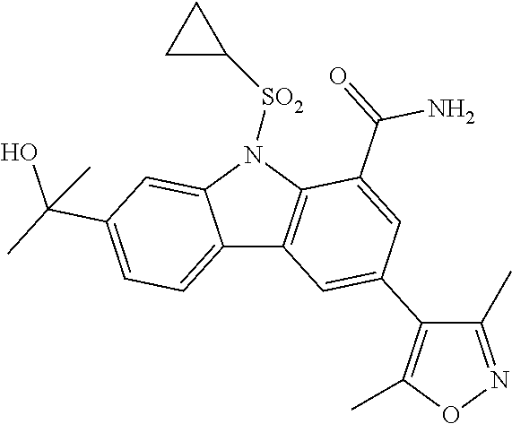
C12=CC=C(C(C)(O)C)C=C1N([SO2]C1CC1)C1=C2C=C(C2=C(C)ON=C2C)C=C1C(=O)N
